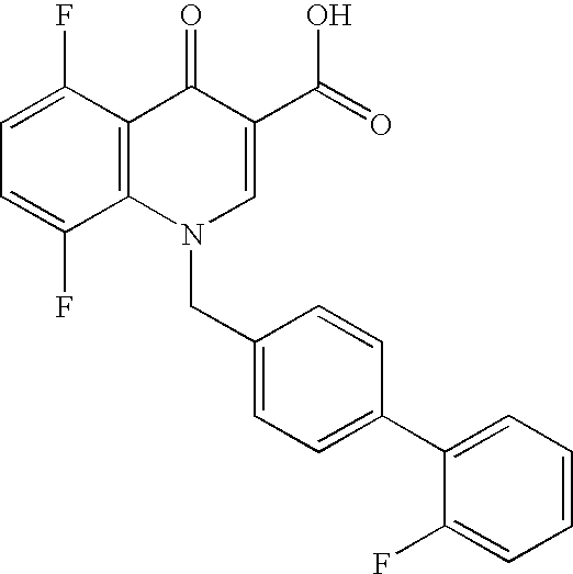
C12=C(C(F)=CC=C1F)C(=O)C(C(=O)O)=CN2CC1=CC=C(C2=CC=CC=C2F)C=C1
